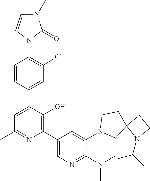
C1=C(C2=CC(Cl)=C(N3C(=O)N(C)C=C3)C=C2)C(O)=C(C2=CN=C(N(C)C)C(N3CC4(CC3)N(C(C)C)CC4)=C2)N=C1C
